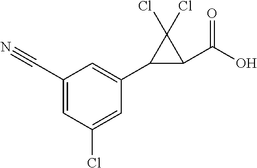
C1=C(Cl)C=C(C#N)C=C1C1C(C(O)=O)C1(Cl)Cl
